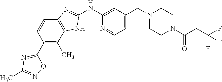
C1=C(CN2CCN(C(CC(F)(F)F)=O)CC2)C=C(NC2=NC3=C(C(C)=C(C4=NC(C)=NO4)C=C3)N2)N=C1
